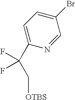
C1(Br)=CC=C(C(C[OTBS])(F)F)N=C1
